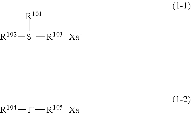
[R102][S+]([R101])[R103].[Xa-].[R104][I+][R105].[Xa-]
